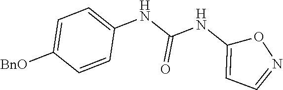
C1=C([BnO])C=CC(NC(NC2=CC=NO2)=O)=C1
